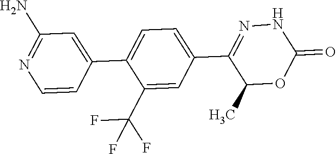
C1=C(C2=CC(N)=NC=C2)C(C(F)(F)F)=CC(C2=NNC(=O)OC2C)=C1
